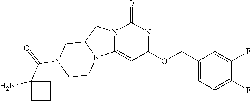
C1(COC2=NC(=O)N3C(=C2)N2C(C3)CN(C(=O)C3(N)CCC3)CC2)=CC=C(F)C(F)=C1
